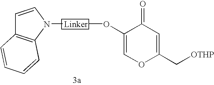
C1(O[Linker]N2C=CC3=C2C=CC=C3)=COC(C[OTHP])=CC1=O
